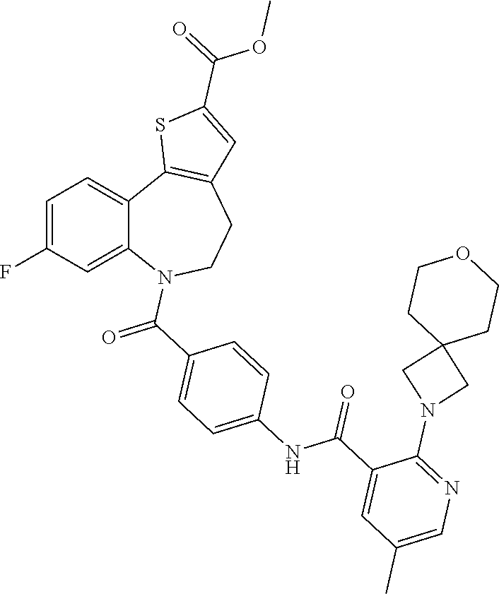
C1=C(F)C=C2C(=C1)C1=C(CCN2C(C2=CC=C(NC(C3=CC(C)=CN=C3N3CC4(C3)CCOCC4)=O)C=C2)=O)C=C(C(=O)OC)S1
